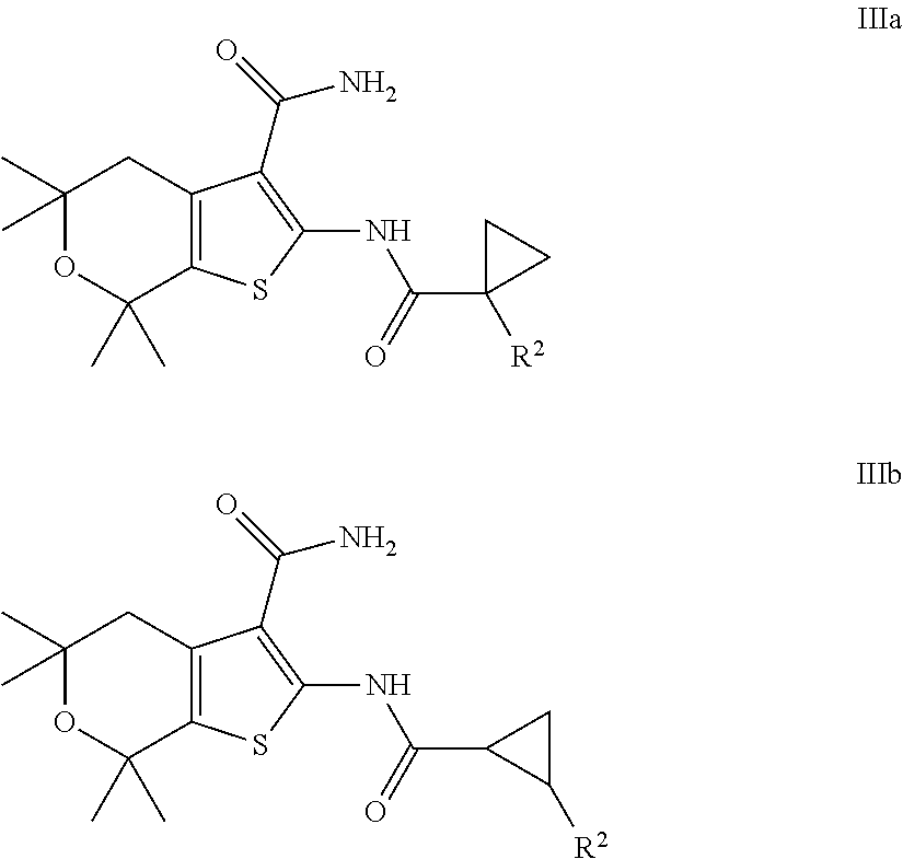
C1(C)(C)OC(C)(C)C2=C(C1)C(C(=O)N)=C(NC(C1([R2])CC1)=O)S2.C1(C)(C)OC(C)(C)C2=C(C1)C(C(=O)N)=C(NC(C1C([R2])C1)=O)S2
